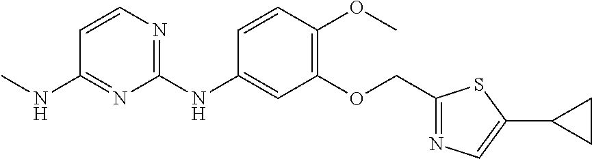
C1=CN=C(NC2=CC(OCC3=NC=C(C4CC4)S3)=C(OC)C=C2)N=C1NC
